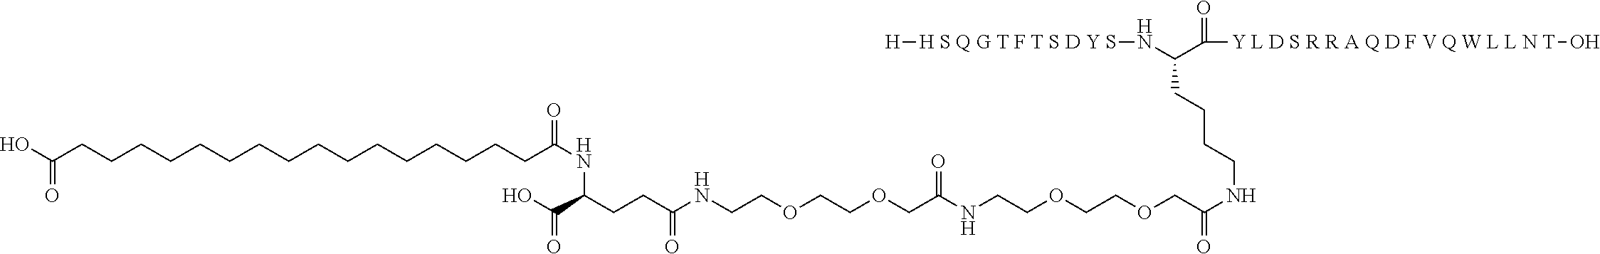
OC(CCCCCCCCCCCCCCCCC(NC(C(O)=O)CCC(NCCOCCOCC(NCCOCCOCC(NCCCCC(C(=O)[Y L D S R R A Q D F V Q W L L N T]O)N[H S Q G T F T S D Y S][H])=O)=O)=O)=O)=O
